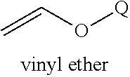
C=CO[Q]
